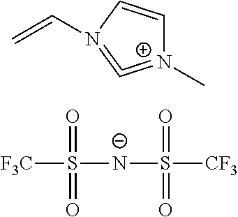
[F3C]S([N-]S([CF3])(=O)=O)(=O)=O.[N+]1(C)=C=N(C=C)C=C1
